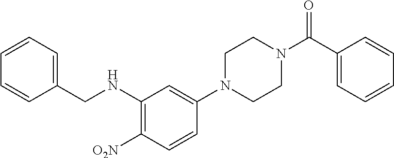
C1(NCC2=CC=CC=C2)=C([O2N])C=CC(N2CCN(C(C3=CC=CC=C3)=O)CC2)=C1
